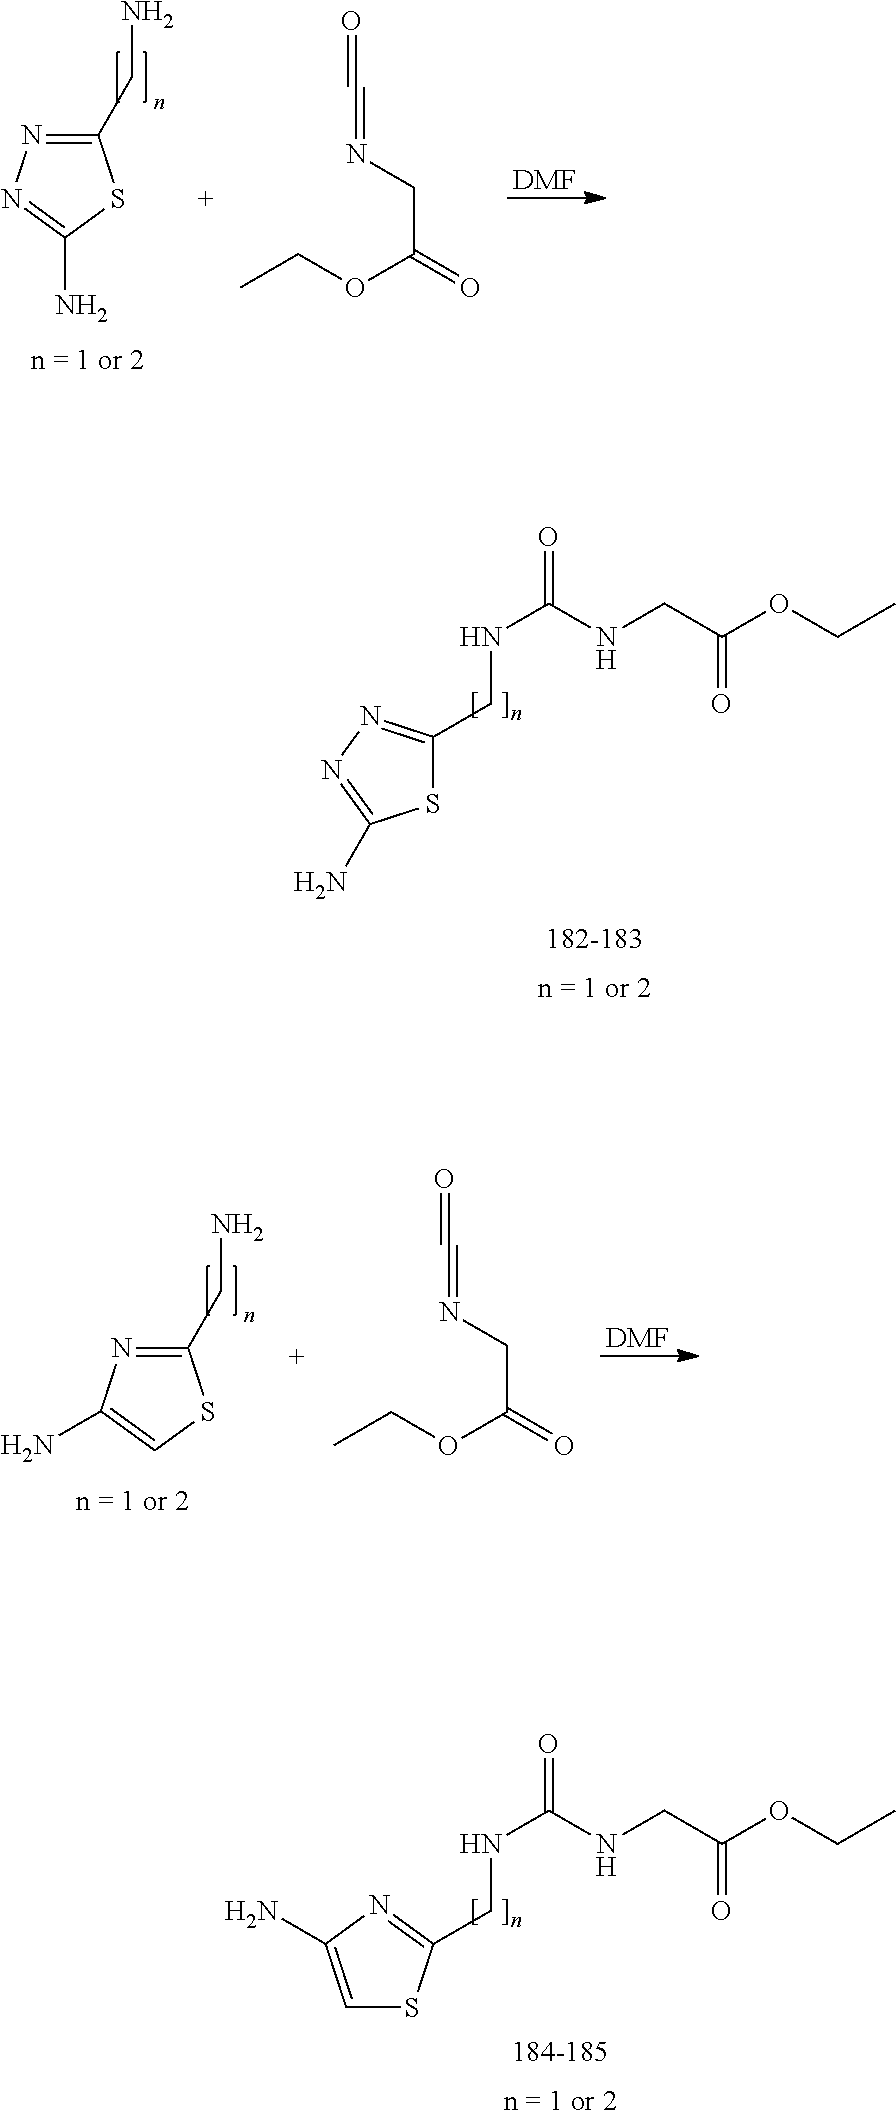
C(NC(NCC(OCC)=O)=O)C1=NN=C(N)S1.C(NC(NCC(OCC)=O)=O)C1=NC(N)=CS1.C1(CN)=NN=C(N)S1.O=C=NCC(=O)OCC.[DMF].O=C=NCC(=O)OCC.[DMF].C1(CN)=NC(N)=CS1
